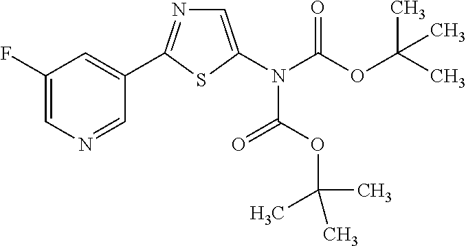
C1(F)=CN=CC(C2=NC=C(N(C(=O)OC(C)(C)C)C(=O)OC(C)(C)C)S2)=C1
